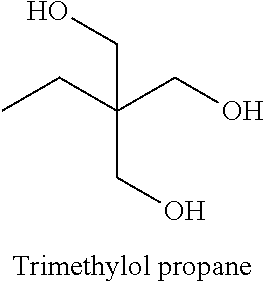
CCC(CO)(CO)CO
